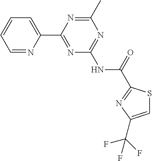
C1=NC(C2=NC(NC(=O)C3=NC(C(F)(F)F)=CS3)=NC(C)=N2)=CC=C1
